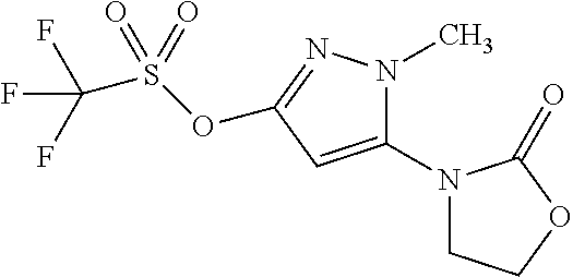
C1(N2CCOC2=O)=CC(OS(C(F)(F)F)(=O)=O)=NN1C
